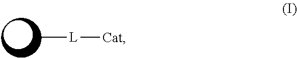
C[L][Cat]
